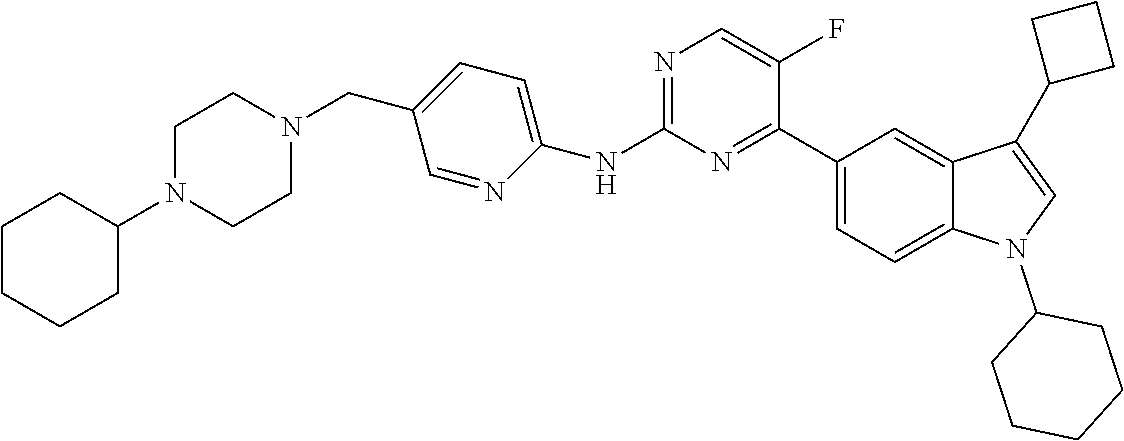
C1(CN2CCN(C3CCCCC3)CC2)=CC=C(NC2=NC=C(F)C(C3=CC=C4C(=C3)C(C3CCC3)=CN4C3CCCCC3)=N2)N=C1
